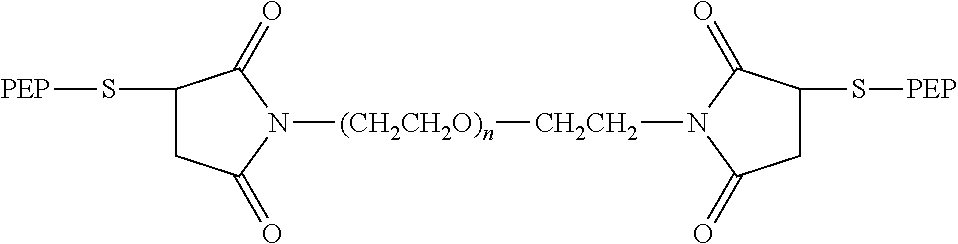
C1(S[PEP])CC(=O)N([(CH2CH2O)n][CH2CH2]N2C(=O)CC(S[PEP])C2=O)C1=O
